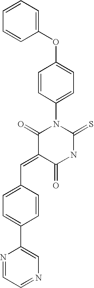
C1=CC=CC(OC2=CC=C(N3C(=O)C(=CC4=CC=C(C5=CN=CC=N5)C=C4)C(=O)NC3=S)C=C2)=C1
